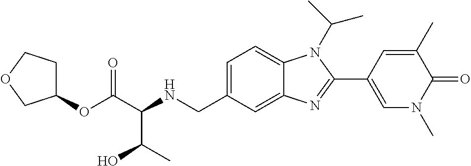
C1=C(CNC(C(OC2CCOC2)=O)C(C)O)C=C2C(=C1)N(C(C)C)C(C1=CN(C)C(=O)C(C)=C1)=N2
